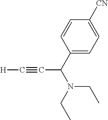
[H]C#CC(N(CC)CC)C1=CC=C([CN])C=C1
